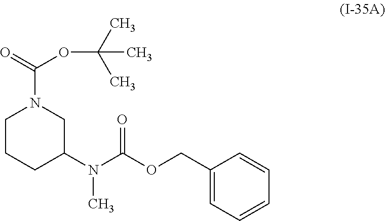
O=C(OC(C)(C)C)N1CCCC(N(C(OCC2=CC=CC=C2)=O)C)C1
